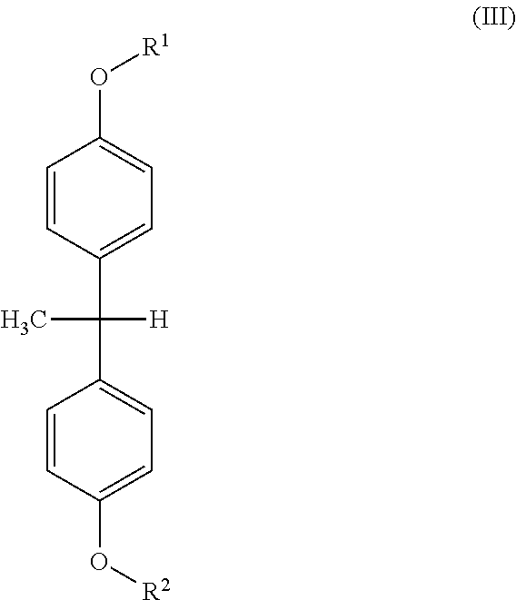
C1=CC(C(C2=CC=C(O[R2])C=C2)([H])C)=CC=C1O[R1]
